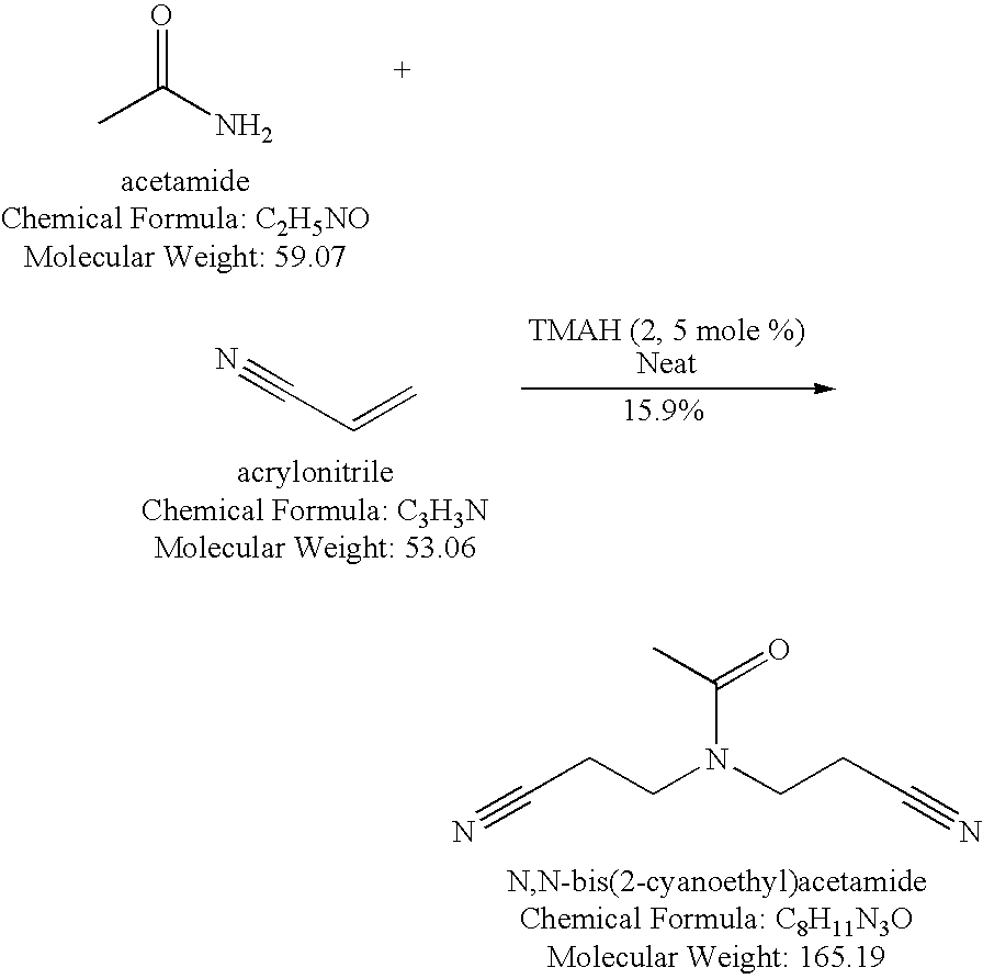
CC(N)=O.N#CCCN(CCC#N)C(C)=O.N#CC=C
